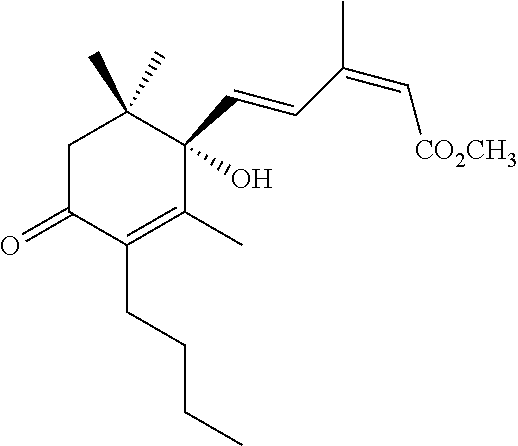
C1C(=O)C(CCCC)=C(C)C(C=CC(=C[CO2CH3])C)(O)C1(C)C
